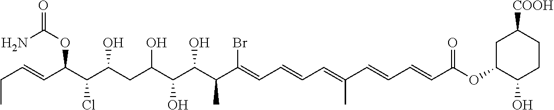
CCC=CC(C(C(CC(C(C(C(C(=CC=CC=C(C=CC=CC(OC1CC([COOH])CCC1O)=O)C)Br)C)O)O)O)O)Cl)OC(N)=O
